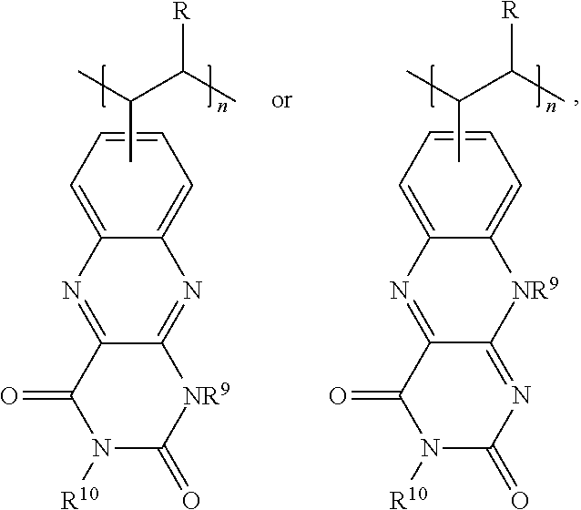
C1=CC=C2C(=C1)[NR9]C1=NC(=O)N([R10])C(=O)C1=N2.CC(C)C(C)[R].C1=CC=C2C(=C1)N=C1C(=N2)C(=O)N([R10])C(=O)[NR9]1.CC(C)C(C)[R]
